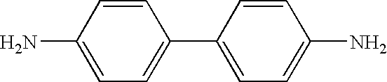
NC1=CC=C(C2=CC=C(N)C=C2)C=C1
